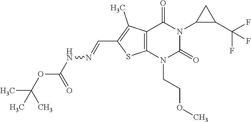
C12=C(N(CCOC)C(=O)N(C3C(C(F)(F)F)C3)C1=O)SC(C=NNC(=O)OC(C)(C)C)=C2C
